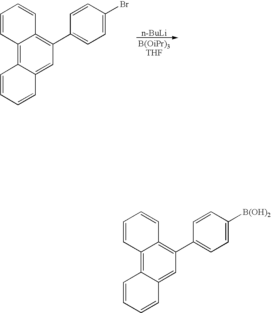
C12=C3C(=CC(C4=CC=C(Br)C=C4)=C1C=CC=C2)C=CC=C3.[n-BuLi].[B(OiPr)3THF].C12=C3C(=CC(C4=CC=C([B(OH)2])C=C4)=C1C=CC=C2)C=CC=C3
